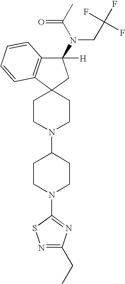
C12=C(C(N(C(C)=O)CC(F)(F)F)([H])CC13CCN(C1CCN(C4=NC(CC)=NS4)CC1)CC3)C=CC=C2
